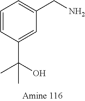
C1(C(O)(C)C)=CC(CN)=CC=C1
